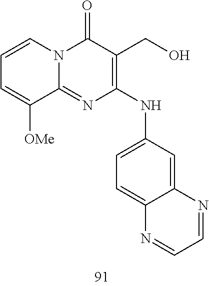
C1=CC=C([OMe])C2=NC(NC3=CC=C4C(=C3)N=CC=N4)=C(CO)C(=O)N12
